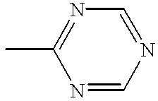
N1=CN=CN=C1C
